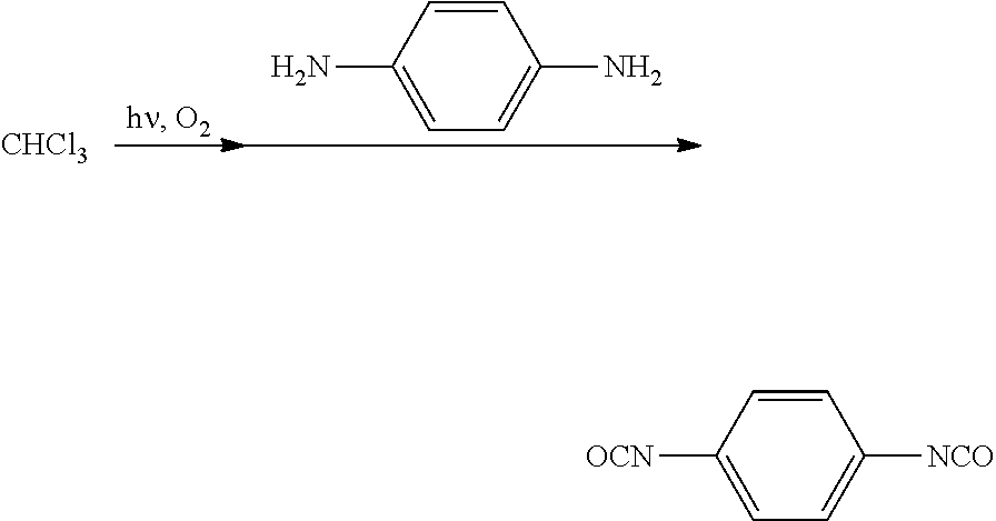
[CHCl3].C1=CC(N)=CC=C1N.C1=CC([OCN])=CC=C1[NCO]
